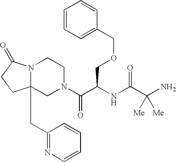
C1(COCC(C(N2CCN3C(CC4=NC=CC=C4)(C2)CCC3=O)=O)NC(C(N)([Me])[Me])=O)=CC=CC=C1
